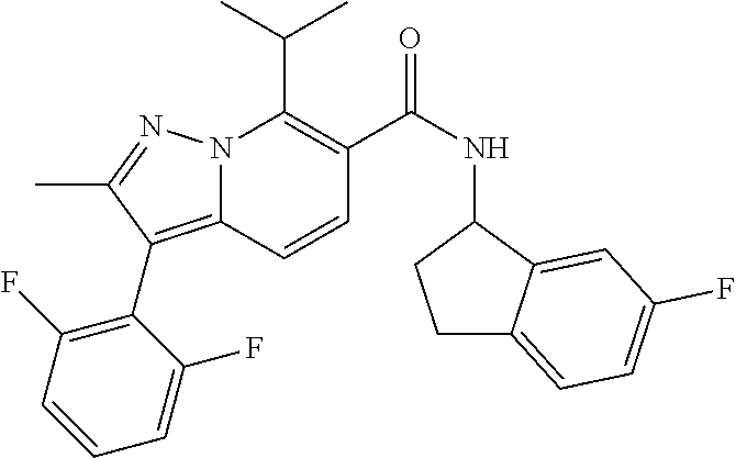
CC(C)C1=C(C(NC2CCC3=CC=C(F)C=C23)=O)C=CC2=C(C3=C(F)C=CC=C3F)C(C)=NN12
